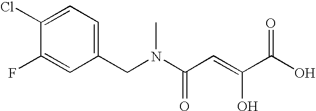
C1(Cl)=CC=C(CN(C(C=C(C(O)=O)O)=O)C)C=C1F
